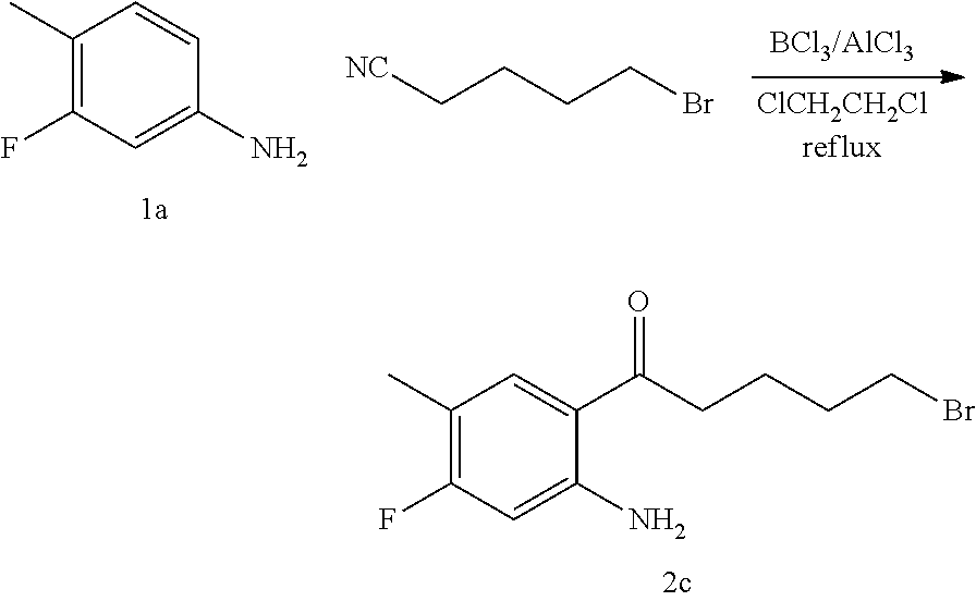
[BCl3/AlCl3].[ClCH2CH2Clreflux].C1(C)=C(F)C=C(N)C=C1.[NC]CCCCBr.C1(C)=C(F)C=C(N)C(C(CCCCBr)=O)=C1
